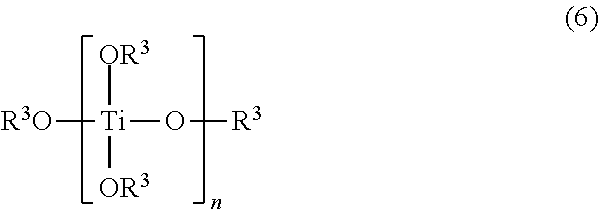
[R3O][Ti](O[R3])([OR3])[OR3]
